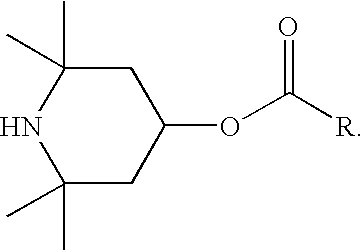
C1C(C)(C)NC(C)(C)CC1OC([R])=O
